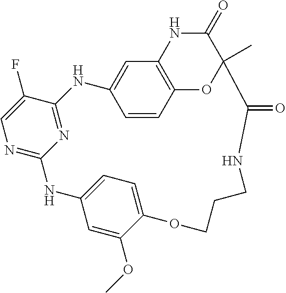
N1=C2N=C(C(F)=C1)NC1=CC3=C(C=C1)OC(C)(C(=O)NCCCOC1=CC=C(N2)C=C1OC)C(=O)N3
